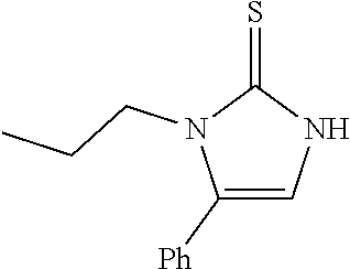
C1([Ph])=CNC(=S)N1CCC
